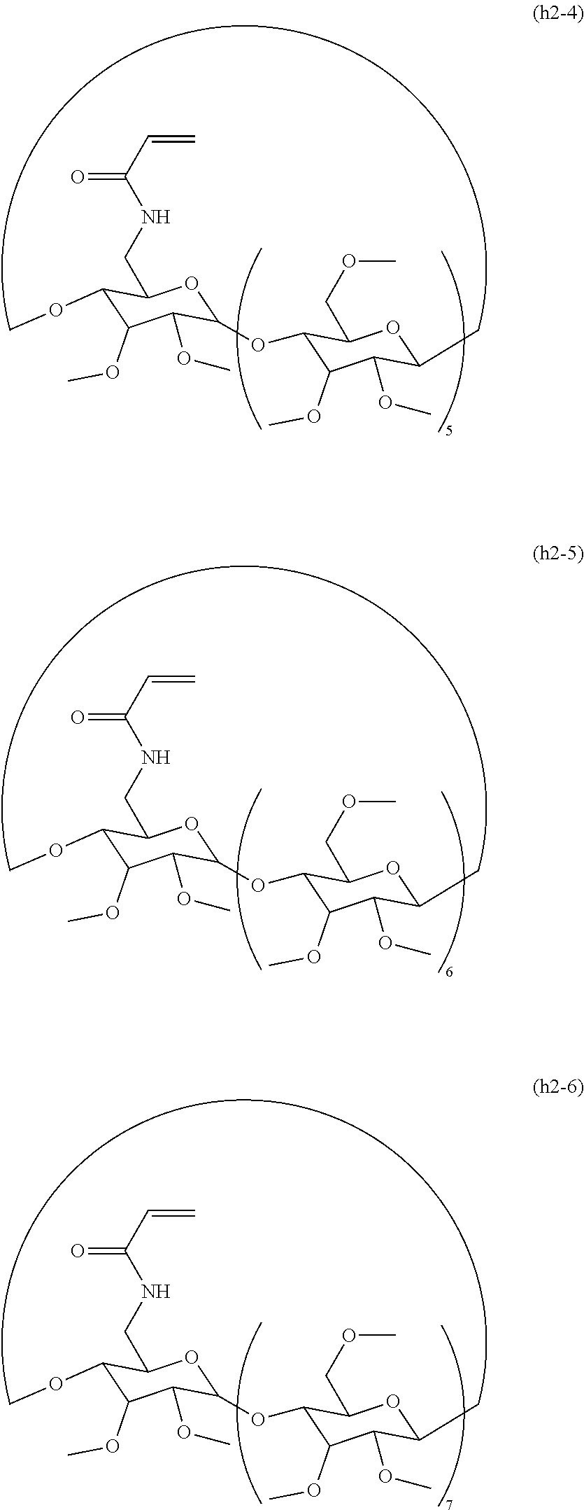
C(C(NCC1C(OC)C(OC)C(OC)C(OC2C(OC)C(OC)C(C)OC2COC)O1)=O)=C.C(C(NCC1C(OC)C(OC)C(OC)C(OC2C(OC)C(OC)C(C)OC2COC)O1)=O)=C.C(C(NCC1C(OC)C(OC)C(OC)C(OC2C(OC)C(OC)C(C)OC2COC)O1)=O)=C
